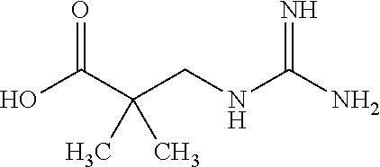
OC(C(CNC(N)=N)(C)C)=O
